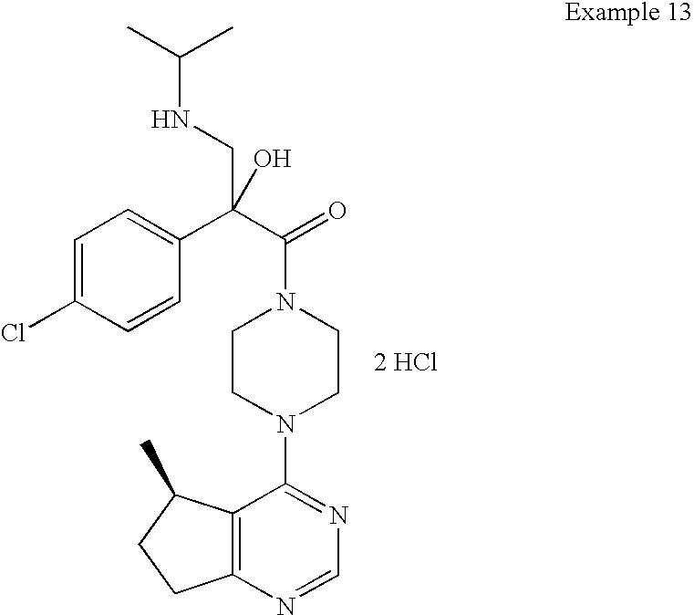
[2 HCl].C12=C(N=CN=C1N1CCN(C(=O)C(C3=CC=C(Cl)C=C3)(CNC(C)C)O)CC1)CCC2C
